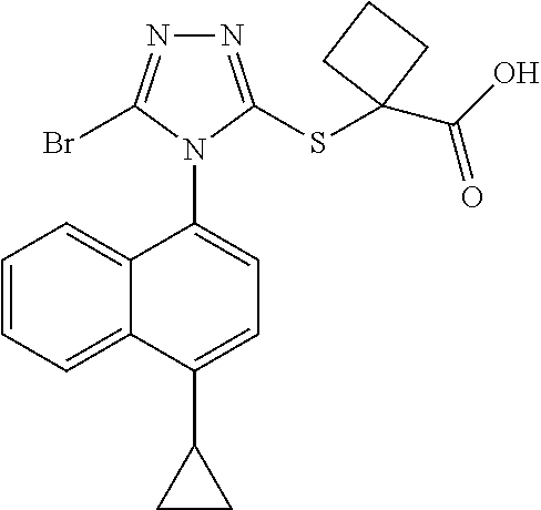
N1=C(SC2(C(O)=O)CCC2)N(C2=CC=C(C3CC3)C3=CC=CC=C32)C(Br)=N1
